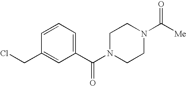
C1=CC=C(C(N2CCN(C([Me])=O)CC2)=O)C=C1CCl
